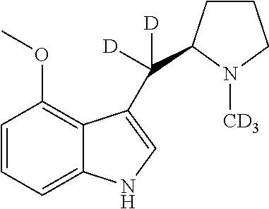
C1=CC=C2C(=C1OC)C(C([D])([D])C1CCCN1[CD3])=CN2
